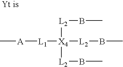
C[A][L1][X4]([L2]BC)([L2]BC)[L2]BC
